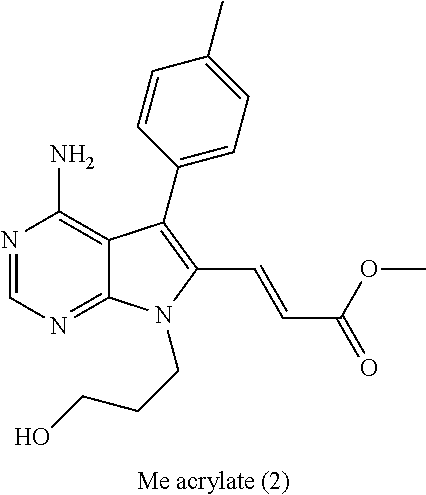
N1=CN=C2C(=C1N)C(C1=CC=C(C)C=C1)=C(C=CC(OC)=O)N2CCCO.[Me acrylate (2)]
